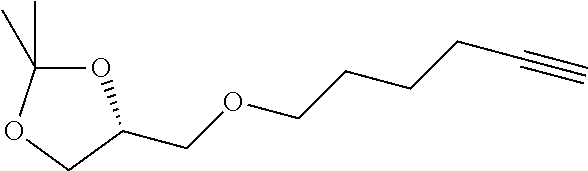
CC1(C)OC(COCCCCC#C)CO1
